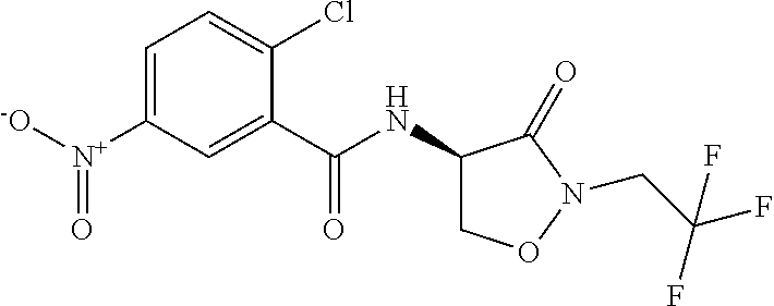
C1=C([N+]([-O])=O)C=C(C(NC2CON(CC(F)(F)F)C2=O)=O)C(Cl)=C1
